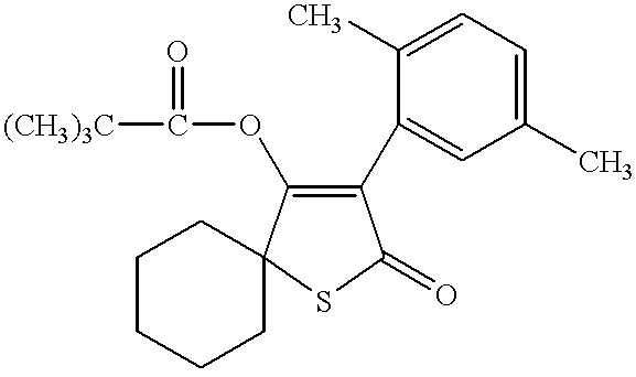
C1CCCC2(C1)SC(=O)C(C1=CC(C)=CC=C1C)=C2OC([(CH3)3C])=O
